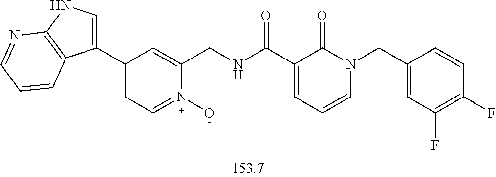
C1(C2=CNC3=C2C=CC=N3)=CC=N(O)C(CNC(C2=CC=CN(CC3=CC(F)=C(F)C=C3)C2=O)=O)=C1
